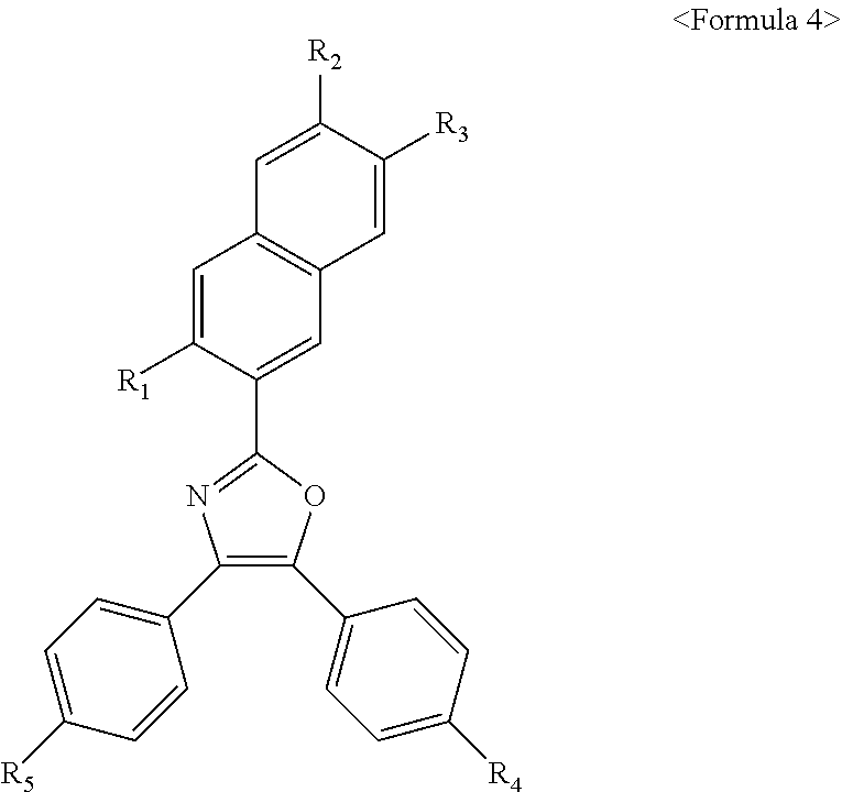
C1=C([R1])C(C2=NC(C3=CC=C([R5])C=C3)=C(C3=CC=C([R4])C=C3)O2)=CC2=C1C=C([R2])C([R3])=C2
